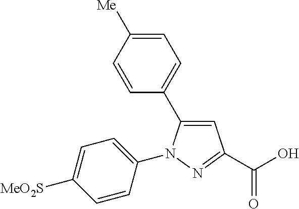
C1=C([Me])C=CC(C2=CC(C(O)=O)=NN2C2=CC=C([MeO2S])C=C2)=C1
